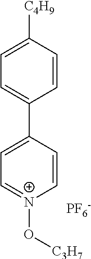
[PF6-].C1(C2=CC=C([C4H9])C=C2)=CC=[N+](O[C3H7])C=C1
